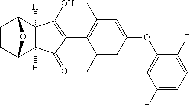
C1CC2C3([H])C([H])(C1O2)C(O)=C(C1=C(C)C=C(OC2=CC(F)=CC=C2F)C=C1C)C3=O
